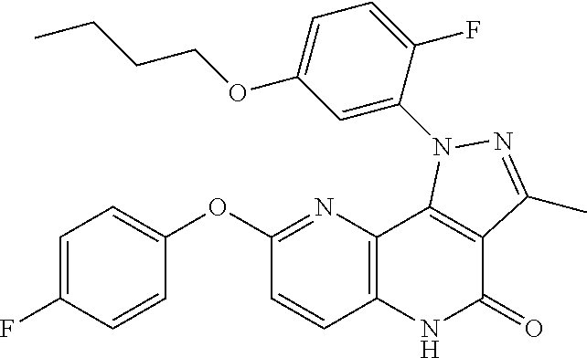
C1=C(F)C=CC(OC2=NC3=C(C=C2)NC(=O)C2=C3N(C3=CC(OCCCC)=CC=C3F)N=C2C)=C1
